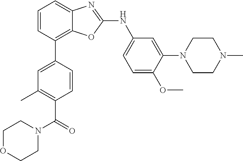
C1=CC(C2=CC(C)=C(C(=O)N3CCOCC3)C=C2)=C2C(=C1)N=C(NC1=CC=C(OC)C(N3CCN(C)CC3)=C1)O2
